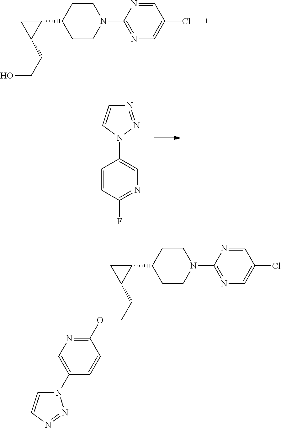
C1(N2CCC(C3CC3CCO)CC2)=NC=C(Cl)C=N1.C1=CC(F)=NC=C1N1N=NC=C1.C1(N2CCC(C3CC3CCOC3=NC=C(N4C=CN=N4)C=C3)CC2)=NC=C(Cl)C=N1
